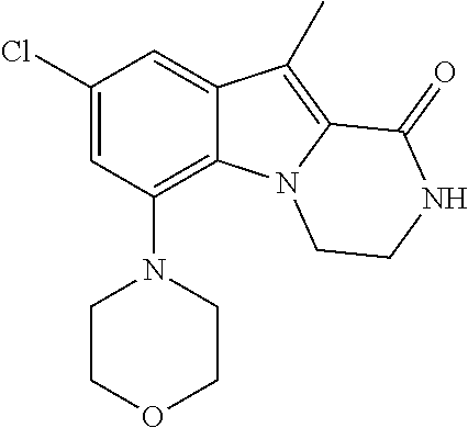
C1(Cl)=CC(N2CCOCC2)=C2C(=C1)C(C)=C1N2CCNC1=O
